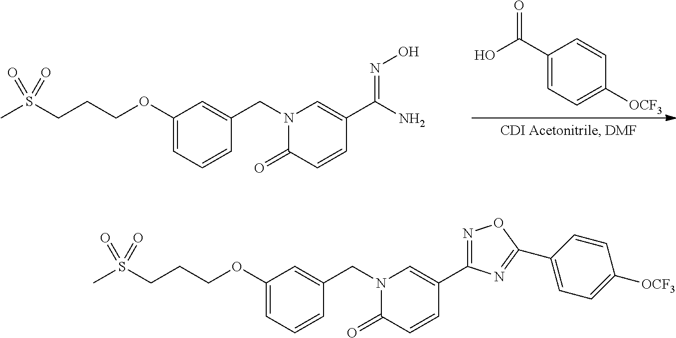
C1(C(O)=O)=CC=C([OCF3])C=C1.C1(OCCCS(C)(=O)=O)=CC=CC(CN2C(=O)C=CC(C(N)=NO)=C2)=C1.C1(OCCCS(C)(=O)=O)=CC=CC(CN2C(=O)C=CC(C3=NOC(C4=CC=C([OCF3])C=C4)=N3)=C2)=C1
